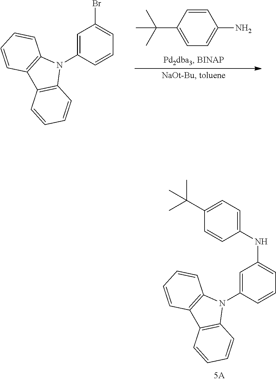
C1=C(N2C3=C(C4=C2C=CC=C4)C=CC=C3)C=CC=C1NC1=CC=C(C(C)(C)C)C=C1.C1=C(C(C)(C)C)C=CC(N)=C1.C1=C(N2C3=C(C4=C2C=CC=C4)C=CC=C3)C=CC=C1Br
